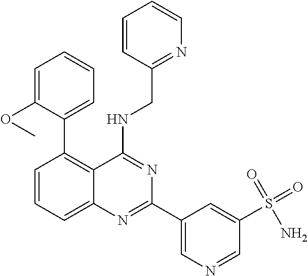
C1=C(OC)C(C2=C3C(=CC=C2)N=C(C2=CN=CC(S(=O)(=O)N)=C2)N=C3NCC2=NC=CC=C2)=CC=C1
